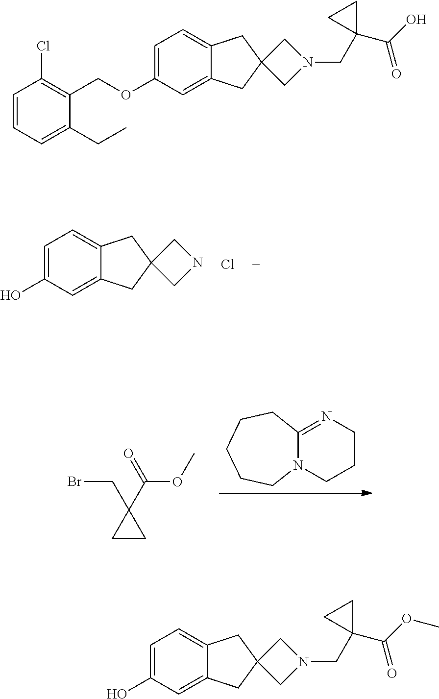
N12C(=NCCC1)CCCCC2.BrCC1(C(=O)OC)CC1.C1=C(O)C=C2C(=C1)CC1(C2)CNC1.Cl.C1=C(OCC2=C(Cl)C=CC=C2CC)C=C2C(=C1)CC1(C2)CN(CC2(C(O)=O)CC2)C1.C1=C(O)C=C2C(=C1)CC1(C2)CN(CC2(C(OC)=O)CC2)C1
